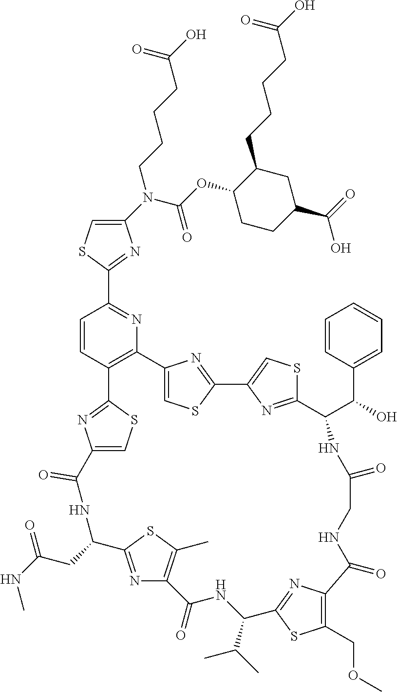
C1(N(C(OC2CCC(C(O)=O)CC2CCCCC(=O)O)=O)CCCCC(=O)O)=CSC(C2=NC3=C(C=C2)C2=NC(=CS2)C(=O)NC(CC(=O)NC)C2=NC(=C(C)S2)C(=O)NC(C(C)C)C2=NC(=C(COC)S2)C(=O)NCC(=O)NC(C(C2=CC=CC=C2)O)C2=NC(=CS2)C2=NC3=CS2)=N1
